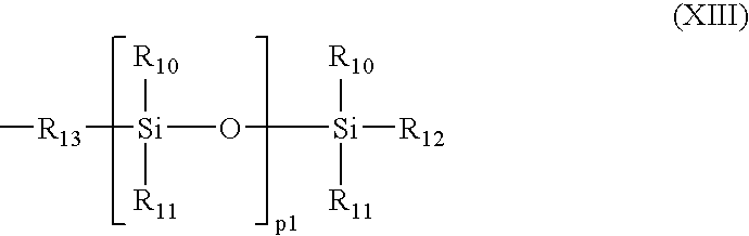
C[R13][Si]([R10])([R11])O[Si]([R12])([R10])[R11]
